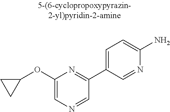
C1(OC2CC2)=CN=CC(C2=CC=C(N)N=C2)=N1
